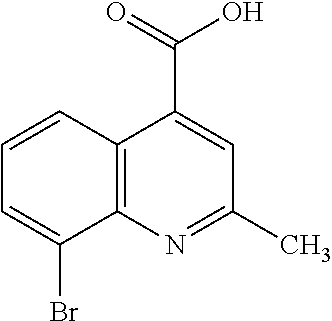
C12=C(N=C(C)C=C1C(=O)O)C(Br)=CC=C2
